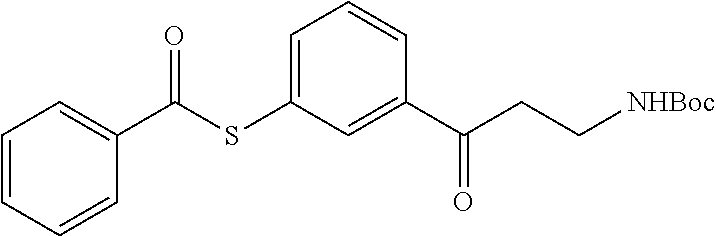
C1=CC=CC(C(SC2=CC=CC(C(CC[NHBoc])=O)=C2)=O)=C1
